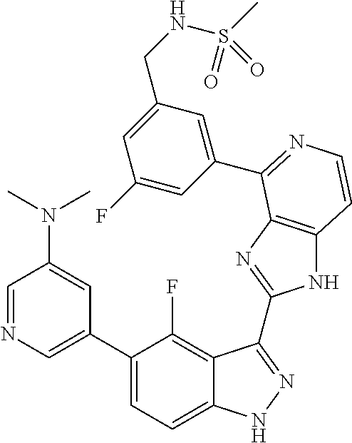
C1=C(C2=CC=C3C(=C2F)C(C2=NC4=C(N2)C=CN=C4C2=CC(CNS(C)(=O)=O)=CC(F)=C2)=NN3)C=C(N(C)C)C=N1
